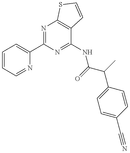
C1=CC=NC(C2=NC3=C(C(NC(=O)C(C4=CC=C(C#N)C=C4)C)=N2)C=CS3)=C1
